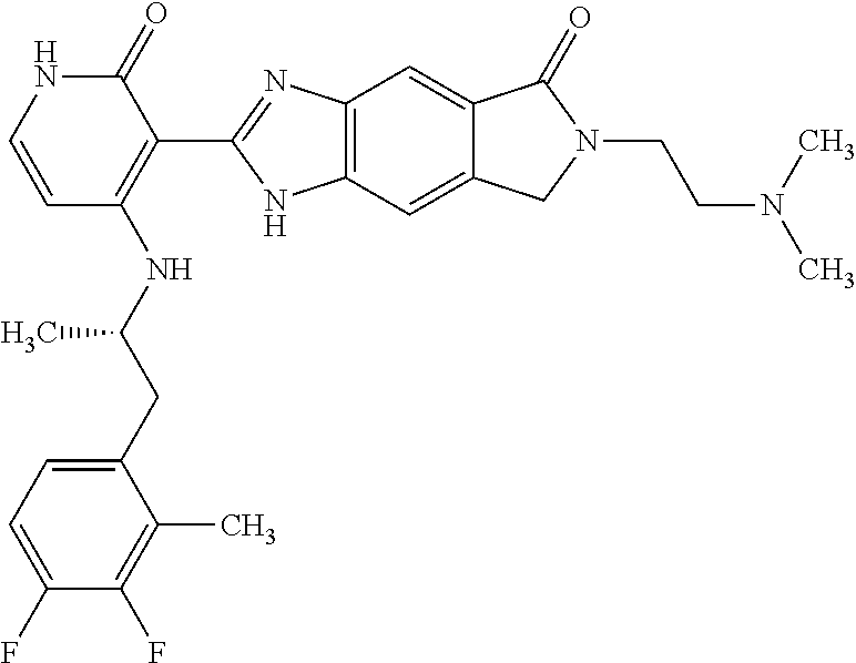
C1=C(CC(NC2=C(C3=NC4=C(N3)C=C3C(=C4)C(=O)N(CCN(C)C)C3)C(=O)NC=C2)C)C(C)=C(F)C(F)=C1
